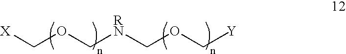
[X]COC[RN]COC[Y]
